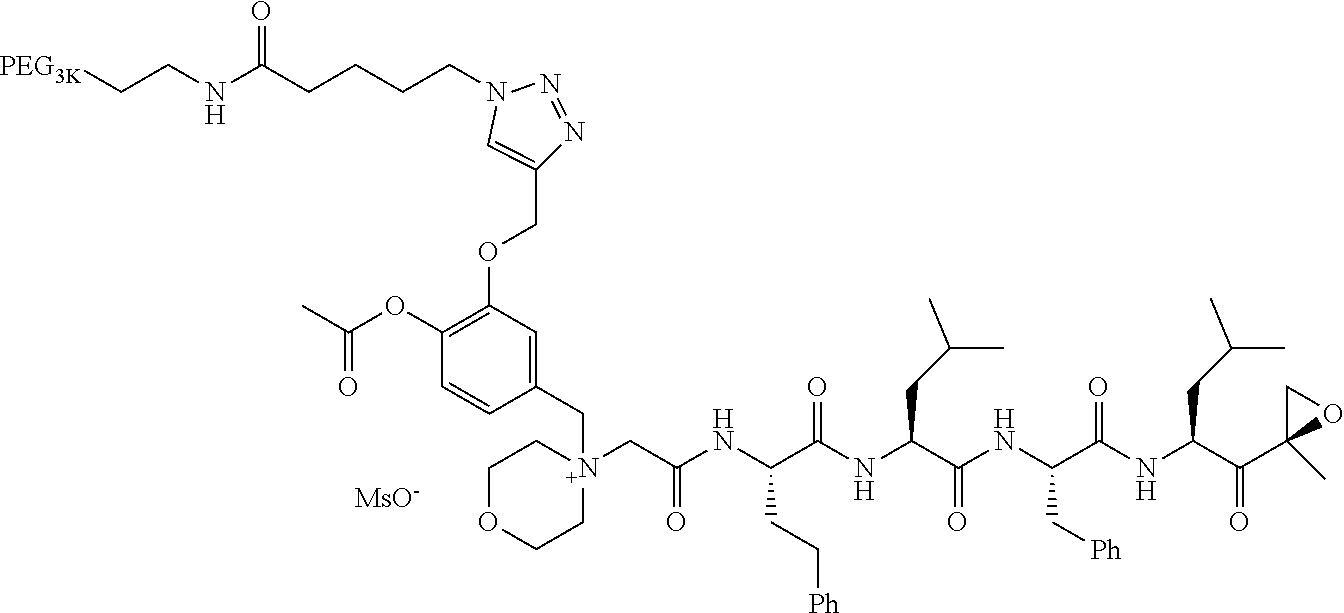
O(C1=C(OC(C)=O)C=CC(C[N+]2(CC(NC(C(NC(C(NC(C(NC(C(C3(C)OC3)=O)CC(C)C)=O)C[Ph])=O)CC(C)C)=O)CC[Ph])=O)CCOCC2)=C1)CC1=CN(CCCCC(NCC[PEG3K])=O)N=N1.[MsO-]
